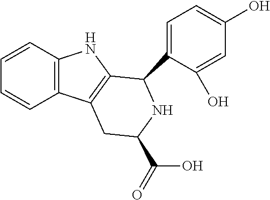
C1=CC2=C(C=C1)C1=C(N2)C(C2=CC=C(O)C=C2O)NC(C(=O)O)C1
